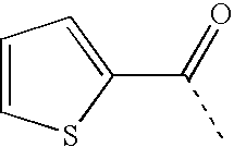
C(=O)(C)C1=CC=CS1
